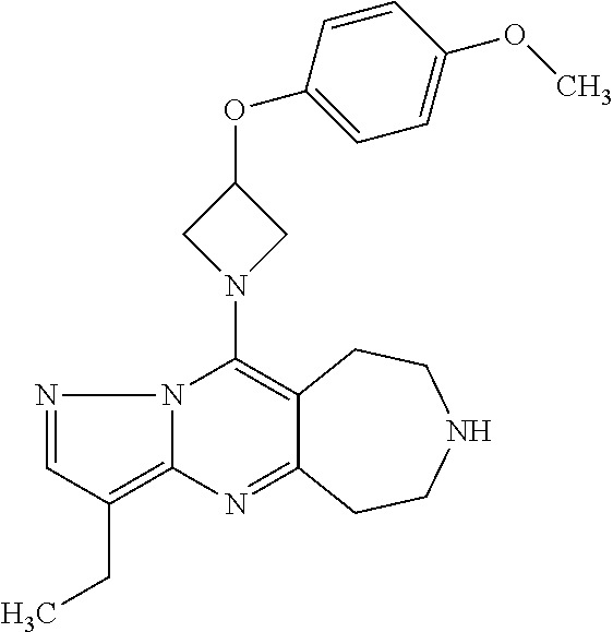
N12C(=C(CC)C=N1)N=C1C(=C2N2CC(OC3=CC=C(OC)C=C3)C2)CCNCC1
